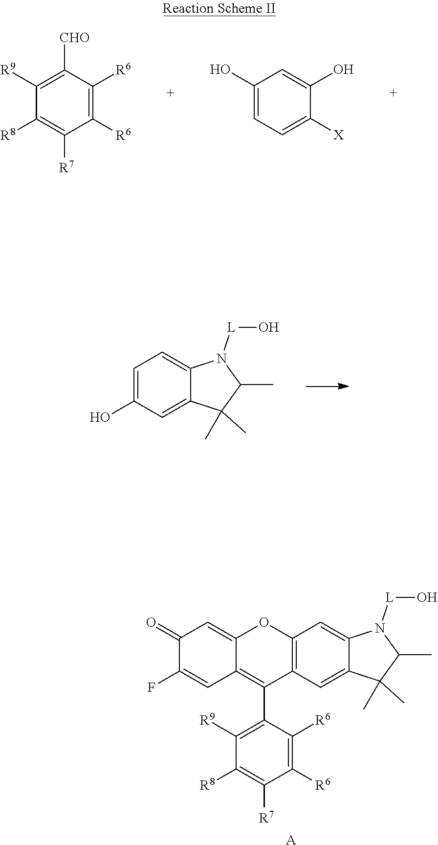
[A].C12=C(C3=C([R9])C([R8])=C([R7])C([R6])=C3[R6])C3=C(OC1=CC(=O)C(F)=C2)C=C1C(=C3)C(C)(C)C(C)N1[L]O.OC1=CC=C2C(=C1)C(C)(C)C(C)N2[L]O.C1([R8])=C([R7])C([R6])=C([R6])C([CHO])=C1[R9].C1([X])=CC=C(O)C=C1O
